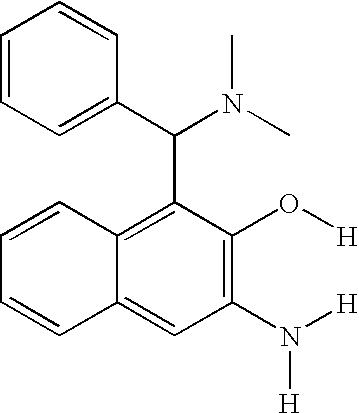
C1=CC2=CC(N([H])[H])=C(O[H])C(C(C3=CC=CC=C3)N(C)C)=C2C=C1
